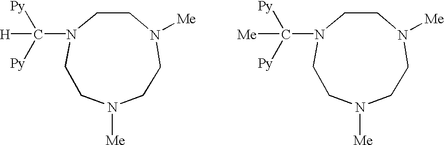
[Me]N1CCN(C([Py])([Py])[H])CCN([Me])CC1.[Me]N1CCN(C([Py])([Py])[Me])CCN([Me])CC1
